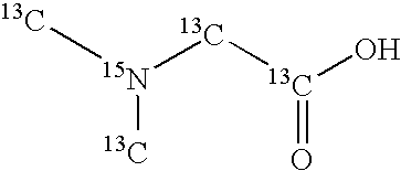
[13C][15N]([13C])[13C][13C](=O)O
